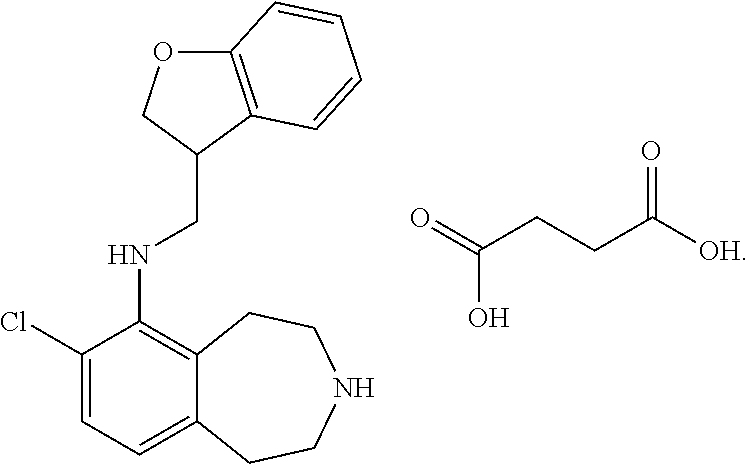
O=C(CCC([OH])=O)O.ClC1=CC=C2C(=C1NCC1COC3=C1C=CC=C3)CCNCC2
